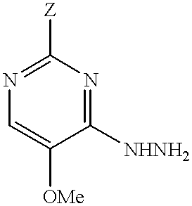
C1=C([OMe])C([NHNH2])=NC([Z])=N1
